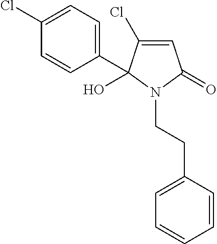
C1=C(Cl)C(O)(C2=CC=C(Cl)C=C2)N(CCC2=CC=CC=C2)C1=O
